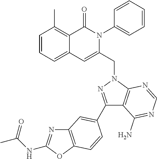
C1=CC=C2C(=C1C)C(=O)N(C1=CC=CC=C1)C(CN1C3=C(C(C4=CC5=C(OC(NC(C)=O)=N5)C=C4)=N1)C(N)=NC=N3)=C2
